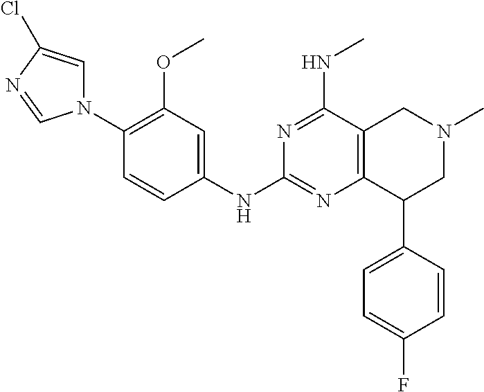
C1(N2C=C(Cl)N=C2)=C(OC)C=C(NC2=NC3=C(C(NC)=N2)CN(C)CC3C2=CC=C(F)C=C2)C=C1
